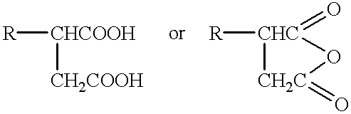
[R][CHCOOH][CH2COOH].[R][CHC]1(=O)[CH2C](=O)O1
